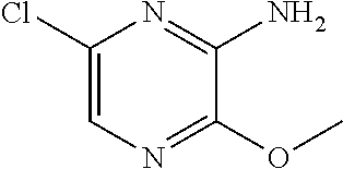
C1(Cl)=CN=C(OC)C(N)=N1
